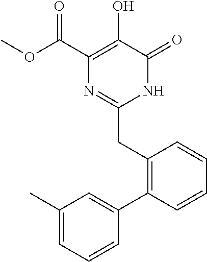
O(C(C1=C(O)C(=O)NC(CC2=C(C3=CC(C)=CC=C3)C=CC=C2)=N1)=O)C
